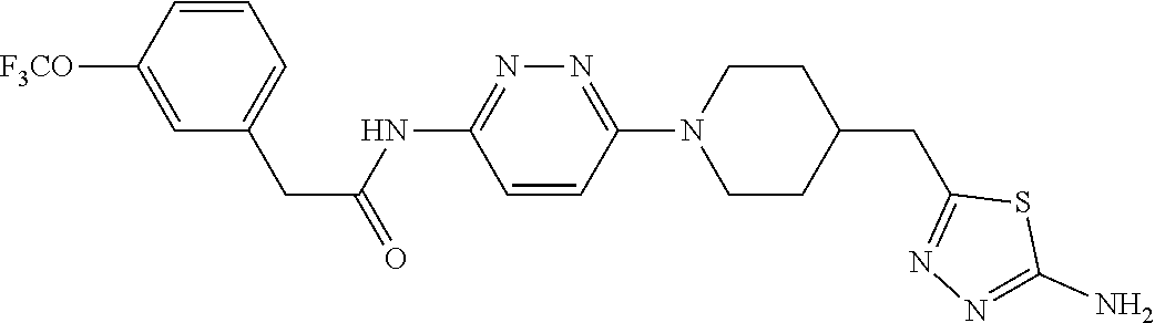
C1=C([F3CO])C=CC=C1CC(=O)NC1=NN=C(N2CCC(CC3=NN=C(N)S3)CC2)C=C1
